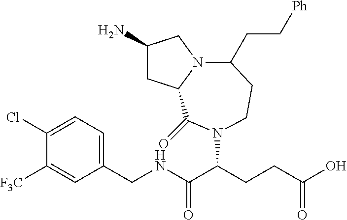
C1(N)CC2N(C1)C(CC[Ph])CCN(C(CCC(O)=O)C(NCC1=CC=C(Cl)C([F3C])=C1)=O)C2=O
